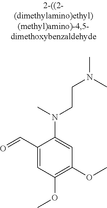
C1(C=O)=CC(OC)=C(OC)C=C1N(C)CCN(C)C
